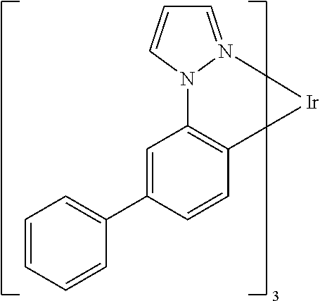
C1=CC=CC(C2=CC3=C(C=C2)[Ir]N2=CC=CN32)=C1
